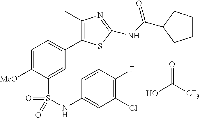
C1(C)=C(C2=CC=C([MeO])C(S(NC3=CC(Cl)=C(F)C=C3)(=O)=O)=C2)SC(NC(=O)C2CCCC2)=N1.OC([CF3])=O
